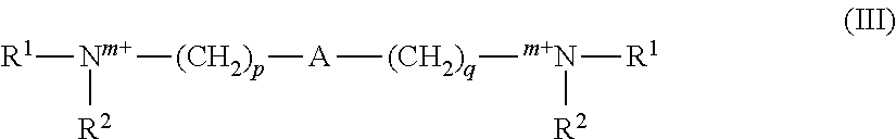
[R1][Nm+]([(CH2)p][A][(CH2)q][m+N]([R2])[R1])[R2]
